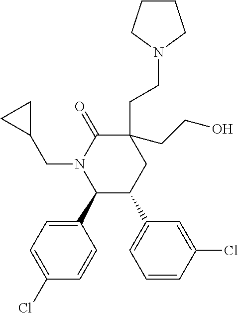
C1=C(Cl)C=CC(C2C(C3=CC=CC(Cl)=C3)CC(CCN3CCCC3)(CCO)C(=O)N2CC2CC2)=C1
